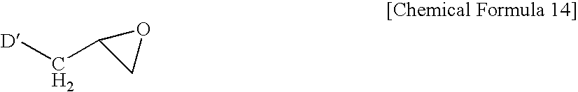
C(C1CO1)[D]
